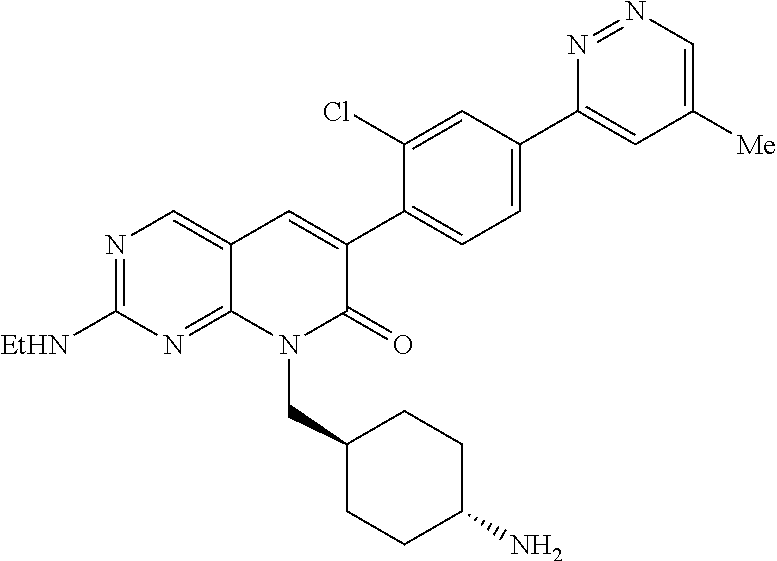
N1=C([EtHN])N=C2C(=C1)C=C(C1=CC=C(C3=CC([Me])=CN=N3)C=C1Cl)C(=O)N2CC1CCC(N)CC1
